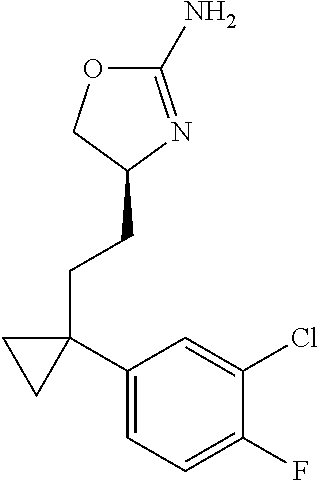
C1(N)=NC(CCC2(C3=CC=C(F)C(Cl)=C3)CC2)CO1
